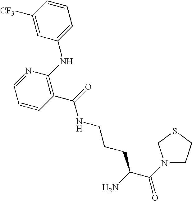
C1(C(NCCCC(C(N2CCSC2)=O)N)=O)=C(NC2=CC=CC([CF3])=C2)N=CC=C1
